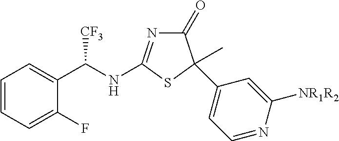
C1=CC=C(F)C(C(NC2=NC(=O)C(C3=CC=NC([NR1R2])=C3)(C)S2)[CF3])=C1
